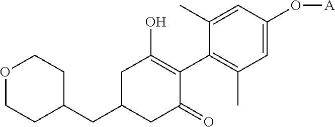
C1(CC2CCOCC2)CC(=O)C(C2=C(C)C=C(O[A])C=C2C)=C(O)C1
